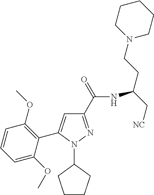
C1(C(=O)NC(C[NC])CCN2CCCCC2)=NN(C2CCCC2)C(C2=C(OC)C=CC=C2OC)=C1
